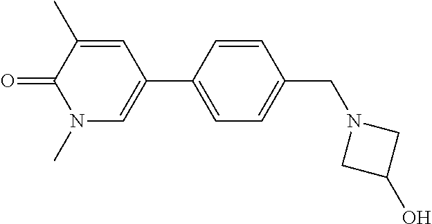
C1=C(C2=CN(C)C(=O)C(C)=C2)C=CC(CN2CC(O)C2)=C1
